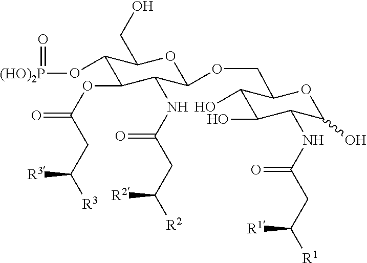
C1(O[(HO)2P]=O)C(OC(=O)CC([R3])[R3])C(NC(CC([R2])[R2])=O)C(OCC2C(O)C(O)C(NC(CC([R1])[R1])=O)C(O)O2)OC1CO
